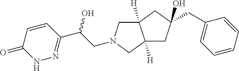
C12([H])CC(CC3=CC=CC=C3)(O)CC1([H])CN(CC(C1=NNC(=O)C=C1)O)C2
